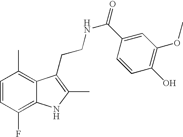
C1=CC(F)=C2C(=C1C)C(CCNC(=O)C1=CC(OC)=C(O)C=C1)=C(C)N2
